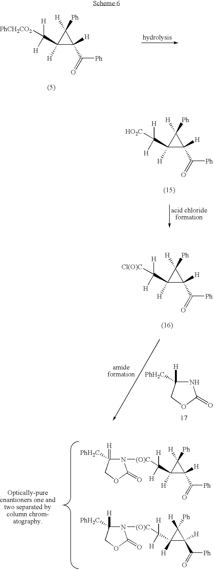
C1(C([H])([H])[PhCH2CO2])([H])C([H])(C(=O)[Ph])C1([H])[Ph].C1(C([H])([H])[Cl(O)C])([H])C([H])(C(=O)[Ph])C1([H])[Ph].N1C([H])([PhH2C])COC1=O.C1(C([H])([H])[HO2C])([H])C([H])(C(=O)[Ph])C1([H])[Ph].N1([(O)C]C([H])([H])C2([H])C([H])(C([Ph])=O)C2([H])[Ph])C(=[H])([PhH2C])COC1=O.N1([(O)C]C([H])([H])C2([H])C([H])(C([Ph])=O)C2([H])[Ph])C([H])([PhH2C])COC1=O
